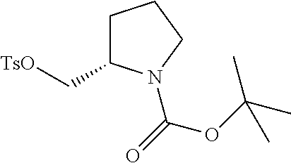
[TsO]CC1CCCN1C(OC(C)(C)C)=O
